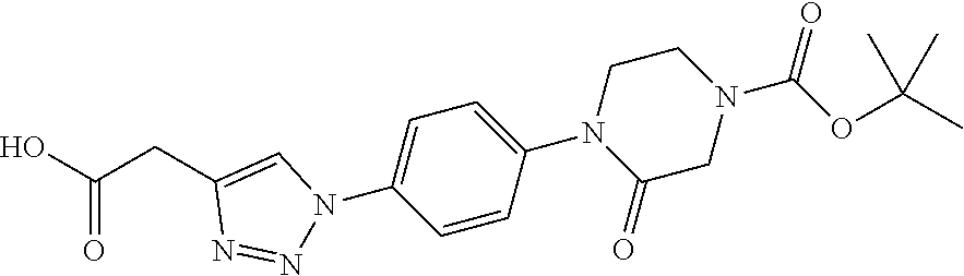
C1=CC(N2C(=O)CN(C(OC(C)(C)C)=O)CC2)=CC=C1N1N=NC(CC(O)=O)=C1
